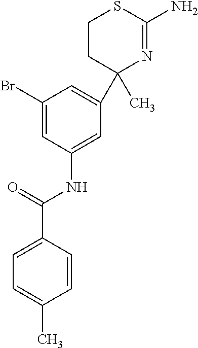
C1CC(C2=CC(Br)=CC(NC(=O)C3=CC=C(C)C=C3)=C2)(C)N=C(N)S1
